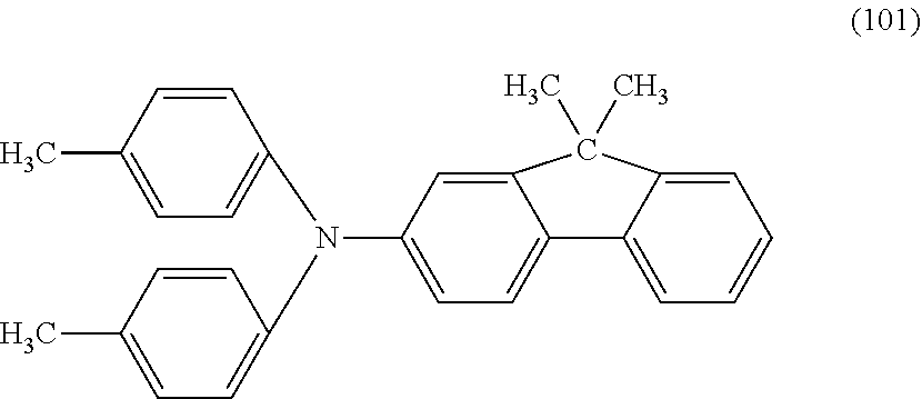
C1(C)=CC=C(N(C2=CC=C3C(=C2)C(C)(C)C2=CC=CC=C32)C2=CC=C(C)C=C2)C=C1
